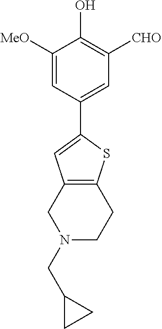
C1=C([MeO])C(O)=C([CHO])C=C1C1=CC2=C(S1)CCN(CC1CC1)C2
